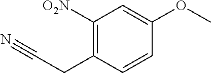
C1([O2N])=C(CC#N)C=CC(OC)=C1
